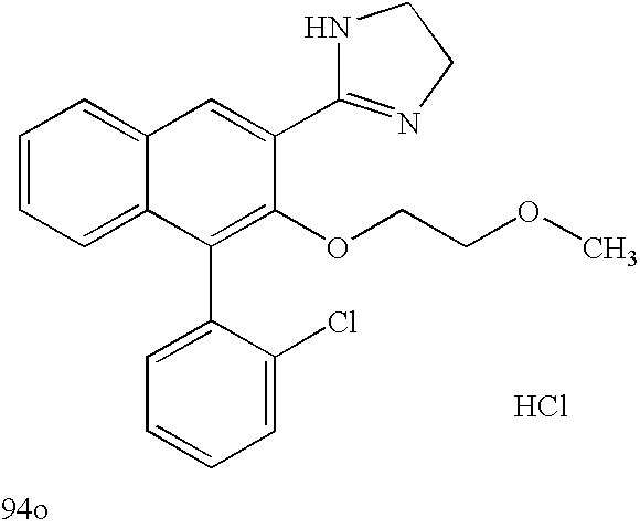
C1=C(C2=NCCN2)C(OCCOC)=C(C2=CC=CC=C2Cl)C2=CC=CC=C12.Cl
